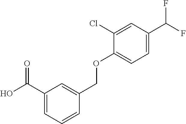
C1(C(O)=O)=CC=CC(COC2=CC=C(C(F)F)C=C2Cl)=C1
